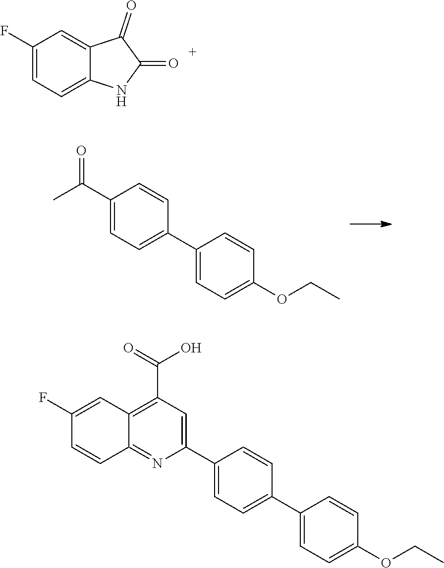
C1(C2=CC(C(=O)O)=C3C(=N2)C=CC(F)=C3)=CC=C(C2=CC=C(OCC)C=C2)C=C1.C1(C(C)=O)=CC=C(C2=CC=C(OCC)C=C2)C=C1.C1(F)=CC=C2C(=C1)C(=O)C(=O)N2
